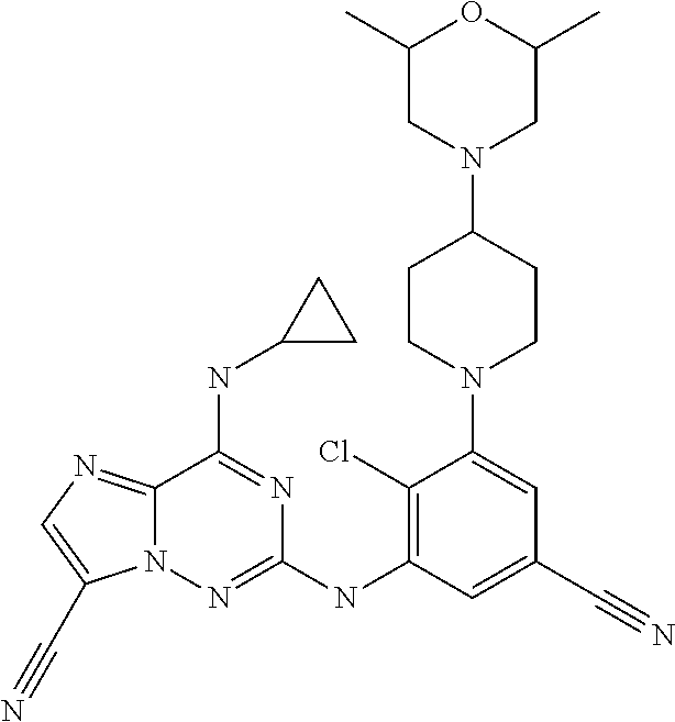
C1(Cl)=C(NC2=NN3C(=NC=C3C#N)C(NC3CC3)=N2)C=C(C#N)C=C1N1CCC(N2CC(C)OC(C)C2)CC1
